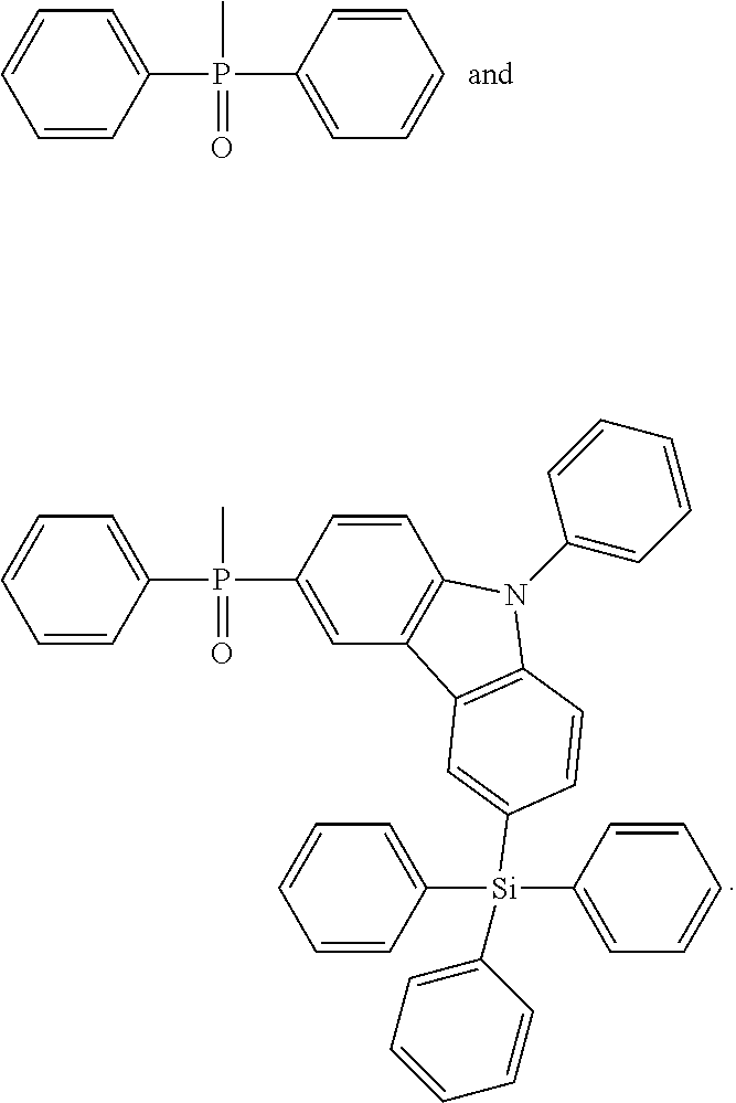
C1(P(C2=CC=CC=C2)(C)=O)=CC=CC=C1.C1(P(C2=CC3=C(C=C2)N(C2=CC=CC=C2)C2=C3C=C([Si](C3=CC=CC=C3)(C3=CC=CC=C3)C3=CC=CC=C3)C=C2)(C)=O)=CC=CC=C1
